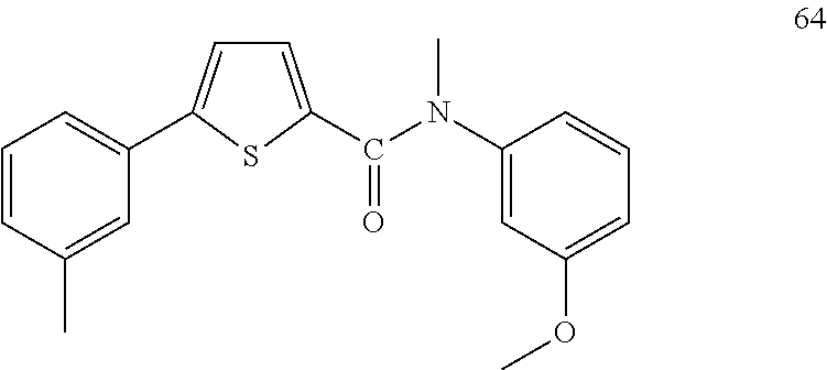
C1=CC(C)=CC(C2=CC=C(C(N(C3=CC(OC)=CC=C3)C)=O)S2)=C1
